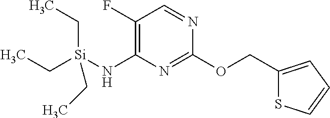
C1(OCC2=CC=CS2)=NC(N[Si](CC)(CC)CC)=C(F)C=N1
